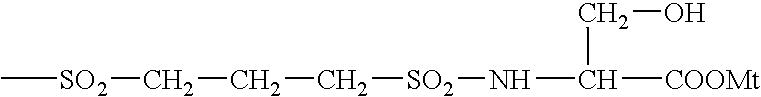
C[SO2]CCC[SO2]NC([COOMt])CO
